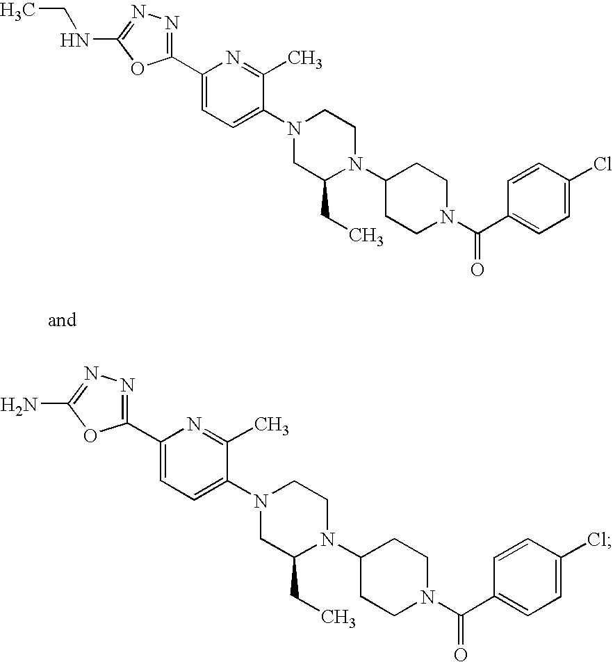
C1(C2=NN=C(NCC)O2)=CC=C(N2CC(CC)N(C3CCN(C(C4=CC=C(Cl)C=C4)=O)CC3)CC2)C(C)=N1.C1(C2=NN=C(N)O2)=CC=C(N2CC(CC)N(C3CCN(C(C4=CC=C(Cl)C=C4)=O)CC3)CC2)C(C)=N1
